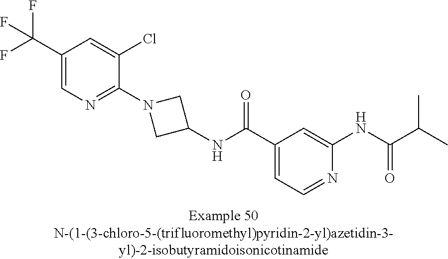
C1(C(F)(F)F)=CN=C(N2CC(NC(C3=CC=NC(NC(C(C)C)=O)=C3)=O)C2)C(Cl)=C1
